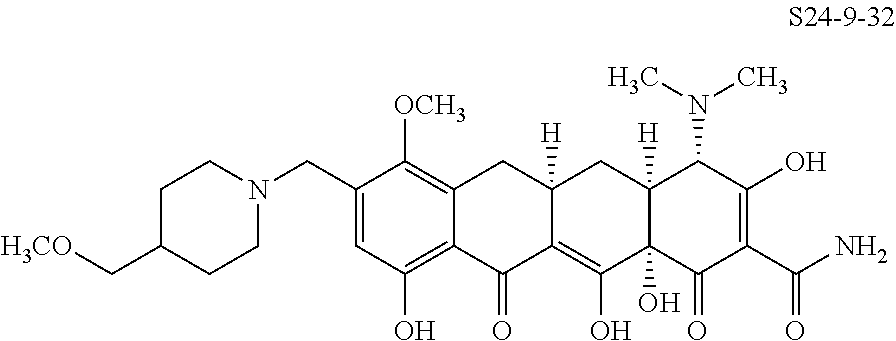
C1(CN2CCC(C[H3CO])CC2)=CC(O)=C2C(=C1[OCH3])CC1([H])C(=C(O)C3(O)C([H])(C1)C(N(C)C)C(O)=C(C(N)=O)C3=O)C2=O
